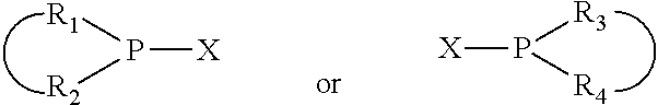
[X]P([R4])[R3].P([R2])([R1])[X]
